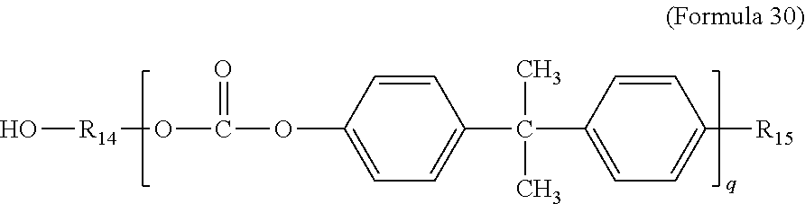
C1=CC(OC(=O)O[R14]O)=CC=C1C(C1=CC=C([R15])C=C1)(C)C
